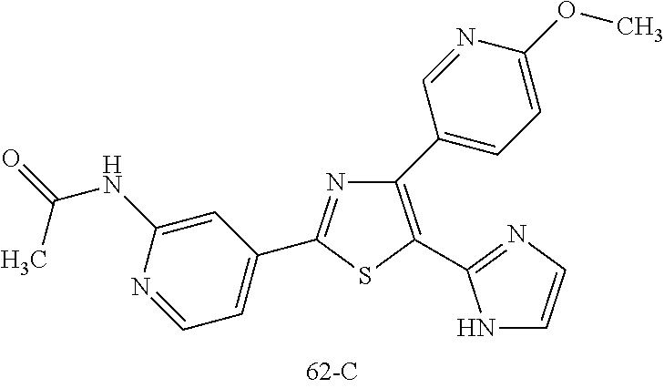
N1=C(C2=CC=NC(NC(=O)C)=C2)SC(C2=NC=CN2)=C1C1=CC=C(OC)N=C1
